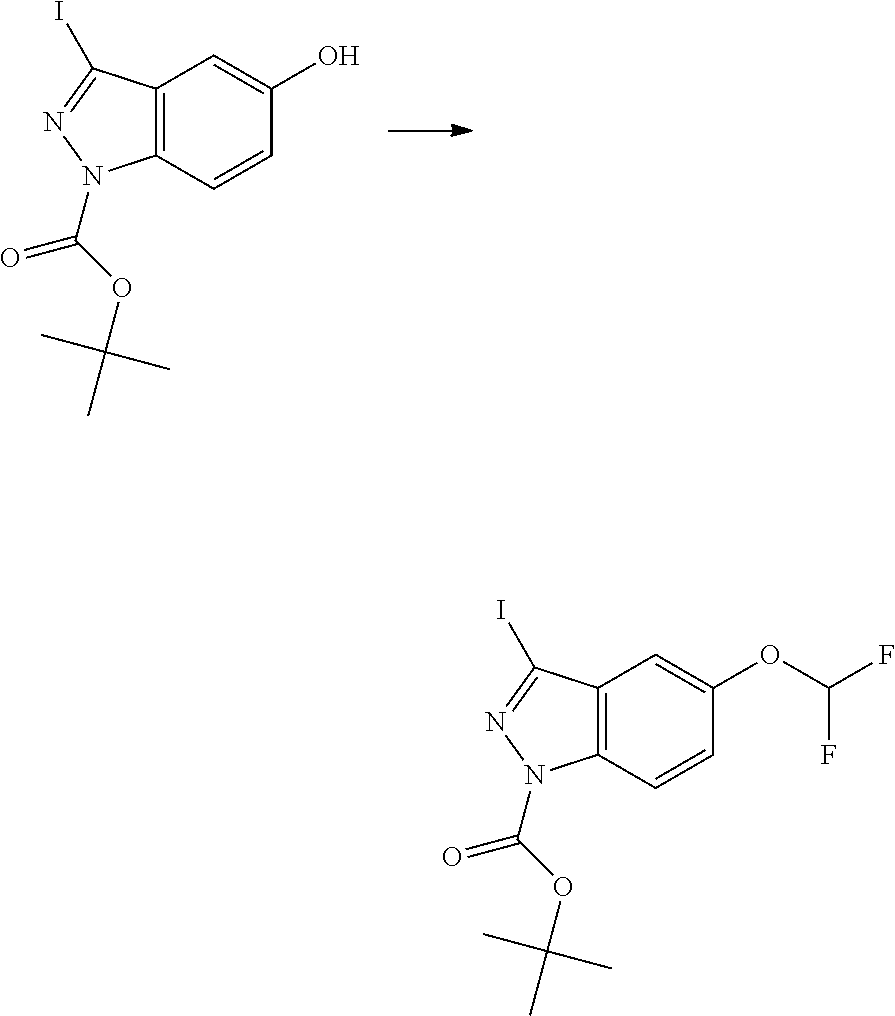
C12=C(C=CC(O)=C1)N(C(OC(C)(C)C)=O)N=C2I.C12=C(C=CC(OC(F)F)=C1)N(C(OC(C)(C)C)=O)N=C2I
